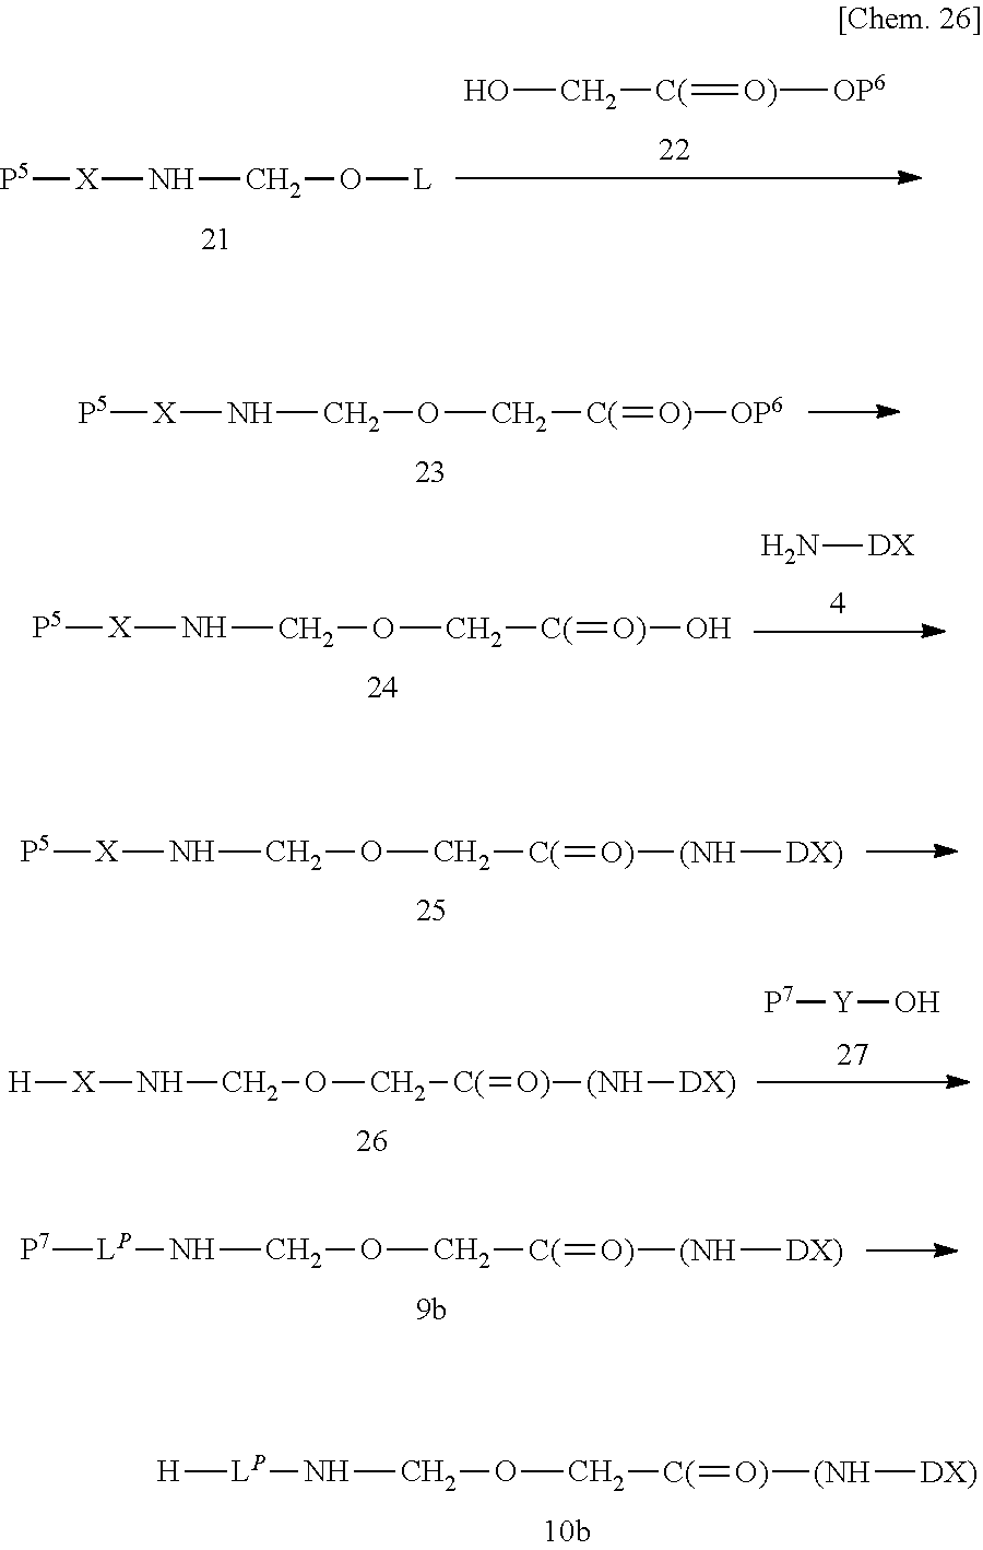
[P5][X]NCO[L].OC[C(]=[O)][OP6].[H][LP]NCOC[C(]=[O)][(NH][DX)].[P5][X]NCOC[C(]=[O)][OP6].[P5][X]NCOC[C(]=[O)]O.N[DX].[P5][X]NCOC[C(]=[O)][(NH][DX)].[P7][Y]O.[H][X]NCOC[C(]=[O)][(NH][DX)].[P7][LP]NCOC[C(]=[O)][(NH][DX)]
